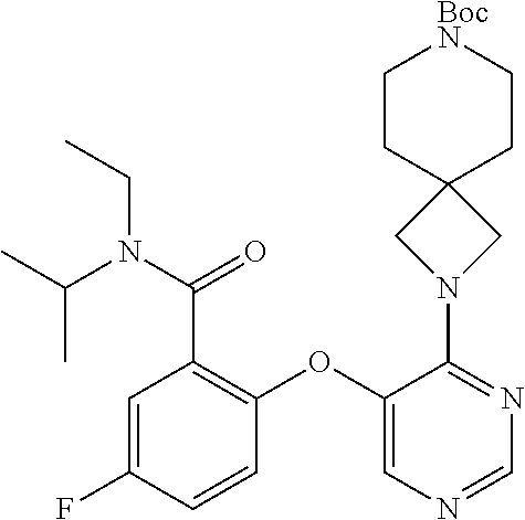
C1(OC2=C(C(=O)N(C(C)C)CC)C=C(F)C=C2)=CN=CN=C1N1CC2(C1)CC[BocN]CC2
